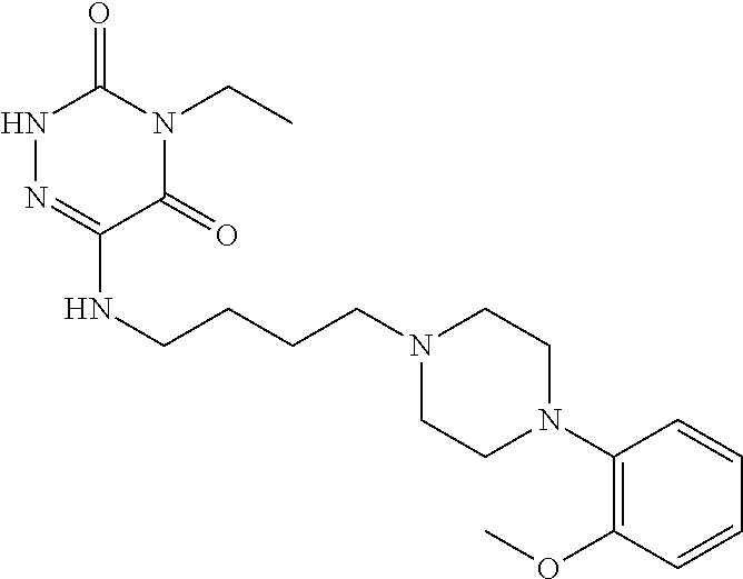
C(CCCN1CCN(C2=C(OC)C=CC=C2)CC1)NC1=NNC(=O)N(CC)C1=O
